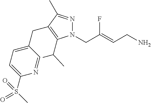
N1=C(C)C(CC2=CC=C(S(C)(=O)=O)N=C2)=C(C(C)C)N1CC(=CCN)F
